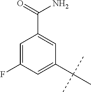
C1=C(F)C=C(C(C)(C)C)C=C1C(N)=O
